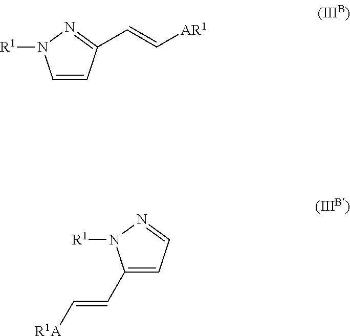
C1=CC(C=C[AR1])=NN1[R1].C1(C=C[R1A])=CC=NN1[R1]
